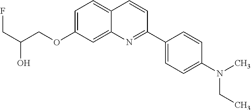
C1=C(OCC(CF)O)C=C2C(=C1)C=CC(C1=CC=C(N(C)CC)C=C1)=N2
